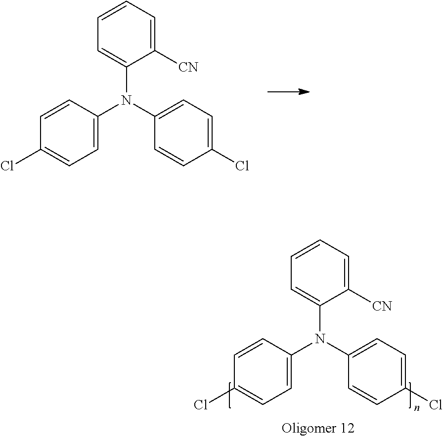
C1([CN])=CC=CC=C1N(C1=CC=C(Cl)C=C1)C1=CC=C(Cl)C=C1.C1([CN])=CC=CC=C1N(C1=CC=C(Cl)C=C1)C1=CC=C(Cl)C=C1
